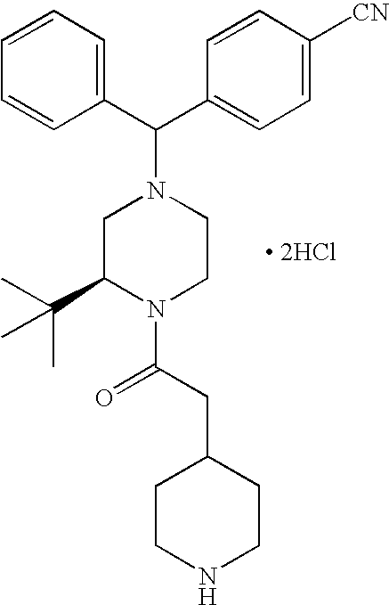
[ 2HCl].C1=CC=CC(C(C2=CC=C([CN])C=C2)N2CC(C(C)(C)C)N(C(CC3CCNCC3)=O)CC2)=C1
